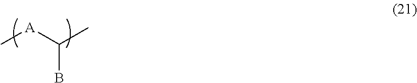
BC([A]C)C
